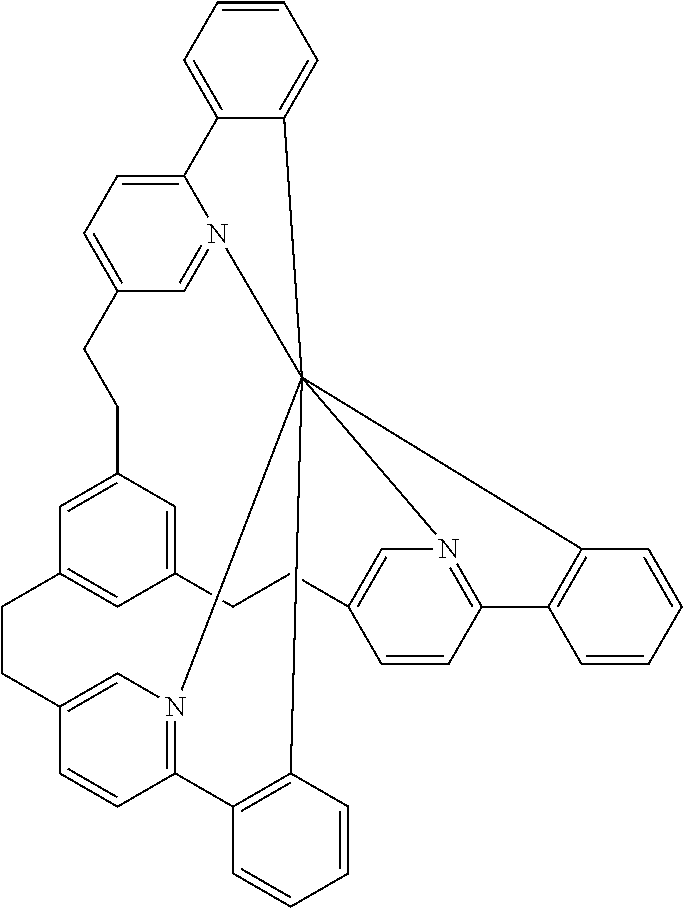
C1=C2C=C3C=C1CCC1=CN4=C(C=C1)C1=C(C=CC=C1)C415(N4=C(C=CC(=C4)CC3)C3=C1C=CC=C3)N1=CC(=CC=C1C1=CC=CC=C15)CC2
